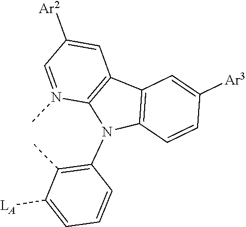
C1([Ar2])=CC2=C(N(C)=C1)N(C1=C(C)C([LA])=CC=C1)C1=C2C=C([Ar3])C=C1
